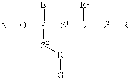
[A]OP(=[E])([Z2][K][G])[Z1][L]([R1])[L2][R]
